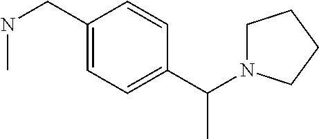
C1(CNC)=CC=C(C(C)N2CCCC2)C=C1
